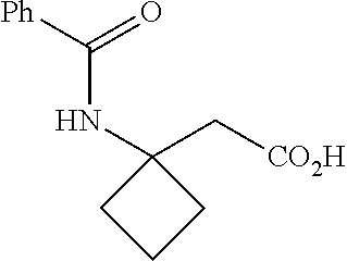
C1(C[CO2H])(NC([Ph])=O)CCC1
